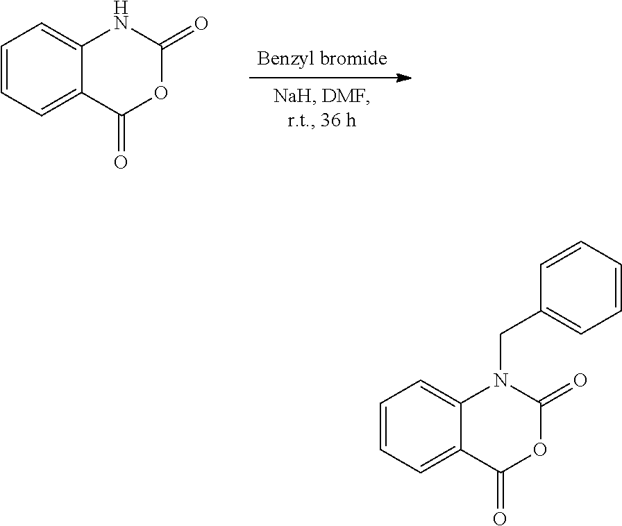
C1=CC=C2C(=C1)NC(=O)OC2=O.C1=CC=C2C(=C1)N(CC1=CC=CC=C1)C(=O)OC2=O
